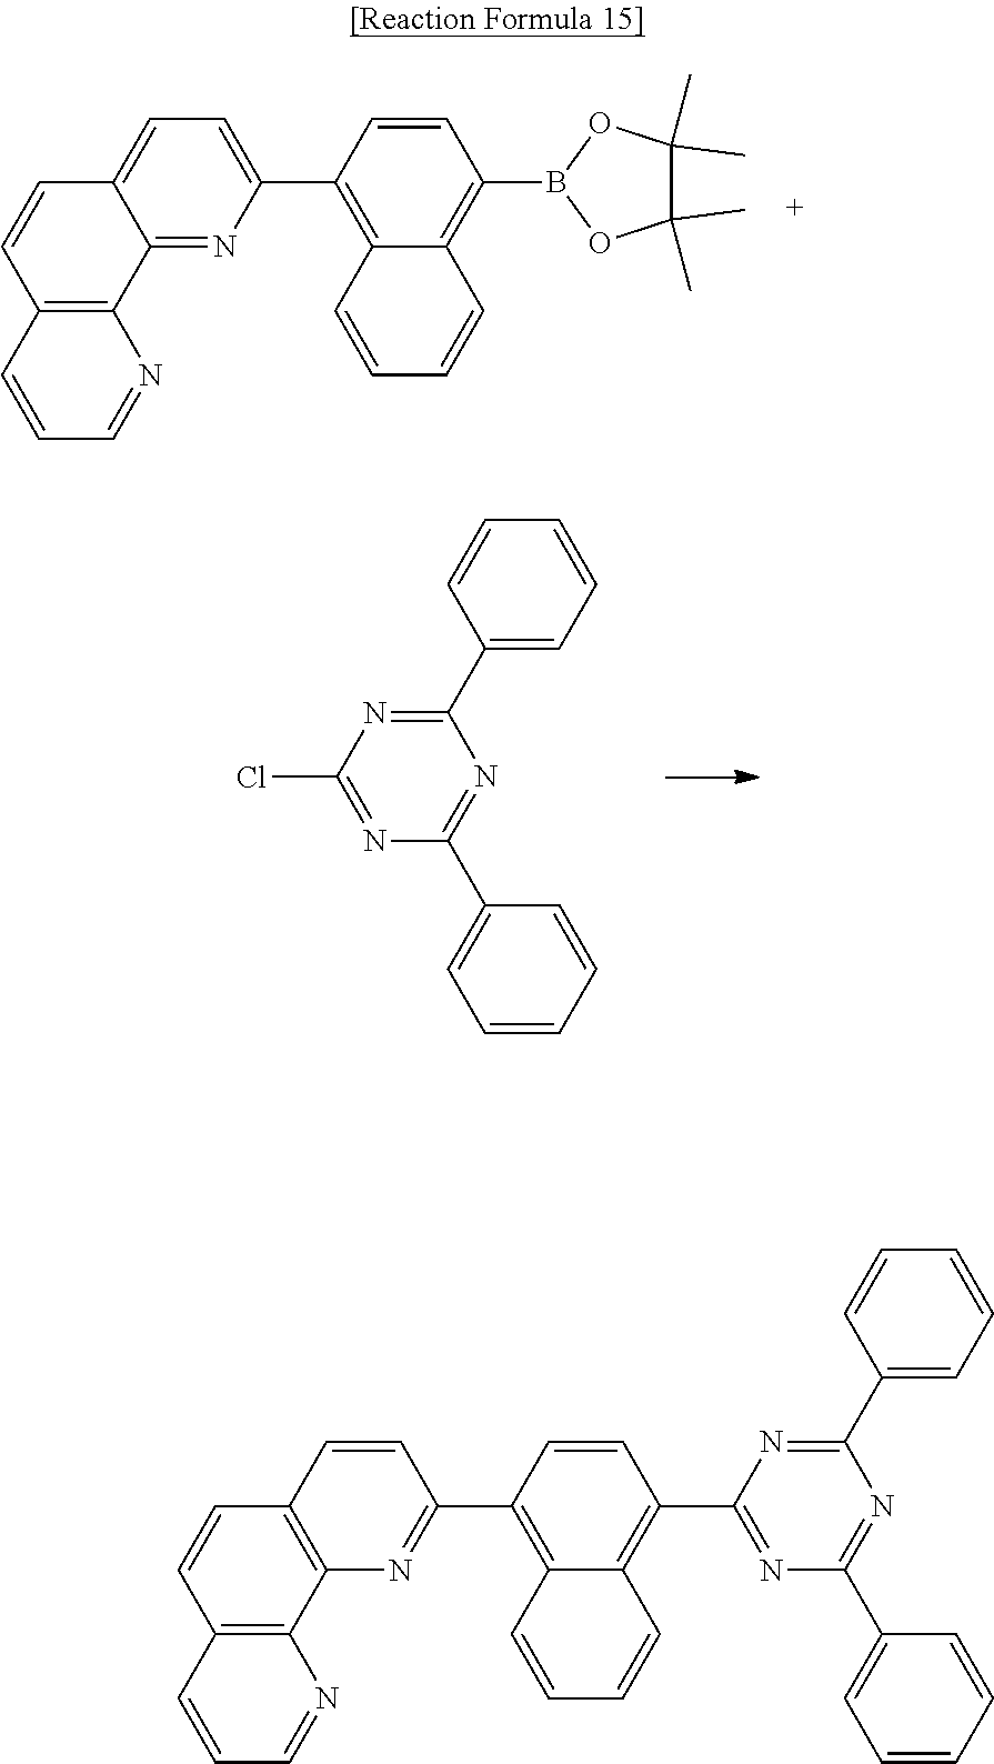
C12=NC(C3=C4C(=C(B5OC(C)(C)C(C)(C)O5)C=C3)C=CC=C4)=CC=C1C=CC1=C2N=CC=C1.N1=C(C2=CC=CC=C2)N=C(C2=CC=CC=C2)N=C1Cl.C12=C(C=CC(C3=C4C(=C(C5=NC(C6=CC=CC=C6)=NC(C6=CC=CC=C6)=N5)C=C3)C=CC=C4)=N1)C=CC1=C2N=CC=C1
